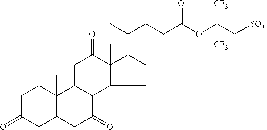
C(C(OC(C[SO3-])([CF3])[CF3])=O)CC(C1C2(C)C(CC1)C1C(CC2=O)C2(C)C(CC1=O)CC(=O)CC2)C
